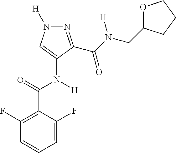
N1=C(C(N([H])CC2OCCC2)=O)C(N([H])C(C2=C(F)C=CC=C2F)=O)=CN1[H]
